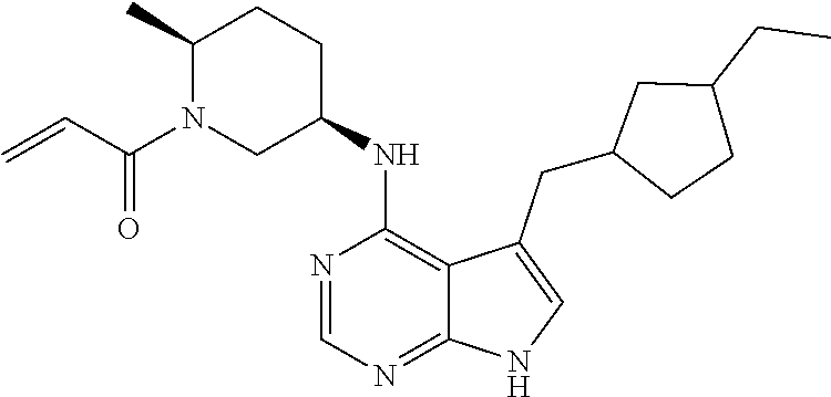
C1(C)N(C(C=C)=O)CC(NC2=C3C(=NC=N2)NC=C3CC2CCC(CC)C2)CC1
